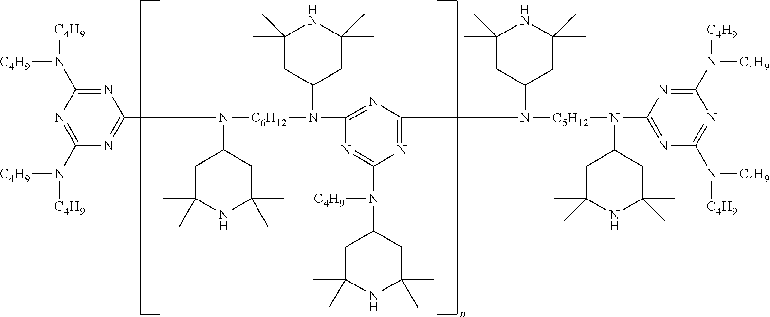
C1(N([C4H9])[C4H9])=NC(N([C6H12]N(C2CC(C)(C)NC(C)(C)C2)C2=NC(N(C3CC(C)(C)NC(C)(C)C3)[C5H12]N(C3CC(C)(C)NC(C)(C)C3)C3=NC(N([C4H9])[C4H9])=NC(N([C4H9])[C4H9])=N3)=NC(N([C4H9])C3CC(C)(C)NC(C)(C)C3)=N2)C2CC(C)(C)NC(C)(C)C2)=NC(N([C4H9])[C4H9])=N1
